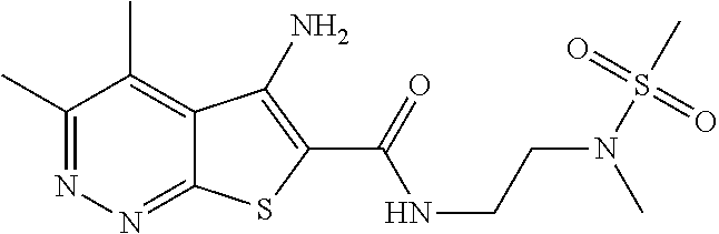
C1(C)=NN=C2C(=C1C)C(N)=C(C(=O)NCCN(S(=O)(C)=O)C)S2
